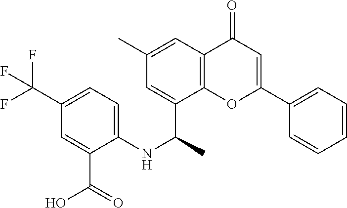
C1=C(C(NC2=CC=C(C(F)(F)F)C=C2C(O)=O)C)C2=C(C=C1C)C(=O)C=C(C1=CC=CC=C1)O2
